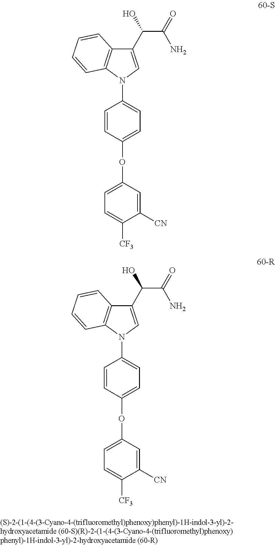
C1(C(C(N)=O)O)=CN(C2=CC=C(OC3=CC=C([CF3])C([CN])=C3)C=C2)C2=C1C=CC=C2.C1(C(C(N)=O)O)=CN(C2=CC=C(OC3=CC=C([CF3])C([CN])=C3)C=C2)C2=C1C=CC=C2
